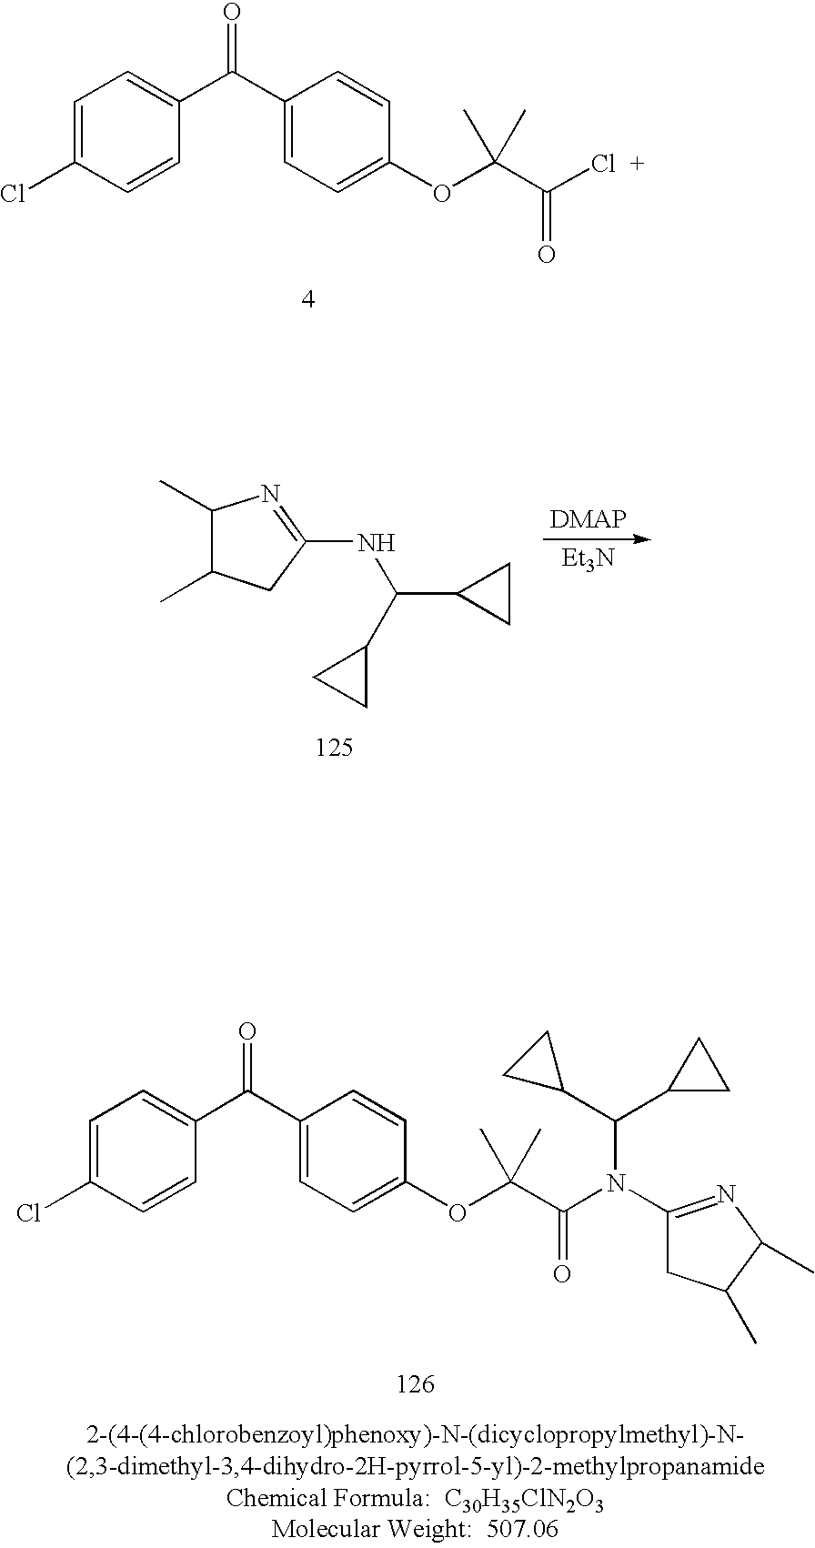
C1=C(Cl)C=CC(C(C2=CC=C(OC(C(N(C3=NC(C)C(C)C3)C(C3CC3)C3CC3)=O)(C)C)C=C2)=O)=C1.C1=C(Cl)C=CC(C(C2=CC=C(OC(C(Cl)=O)(C)C)C=C2)=O)=C1.C1(C)C(C)CC(NC(C2CC2)C2CC2)=N1.[Et3N]
